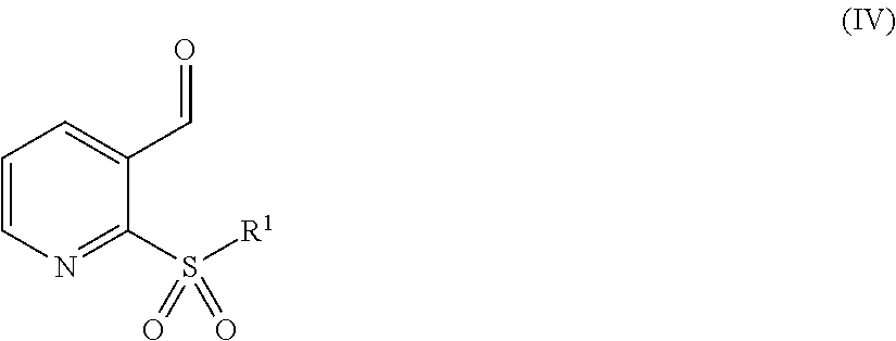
C1=CN=C(S([R1])(=O)=O)C(C=O)=C1
